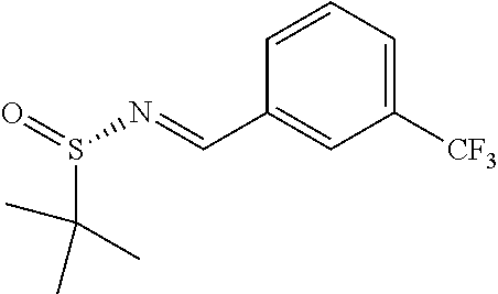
C1=CC=C([CF3])C=C1C=NS(=O)C(C)(C)C
